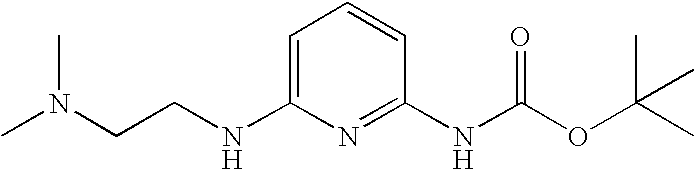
C1=C(NCCN(C)C)N=C(NC(OC(C)(C)C)=O)C=C1
